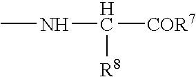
CNC([COR7])[R8]
